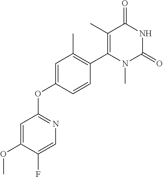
C1=C(OC2=NC=C(F)C(OC)=C2)C=CC(C2=C(C)C(=O)NC(=O)N2C)=C1C
